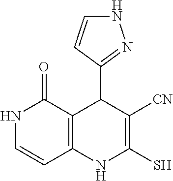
N1C=CC2=C(C1=O)C(C1=NNC=C1)C([CN])=C(S)N2
